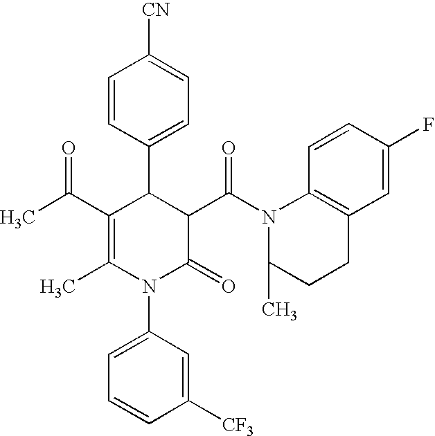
C1=CC(C2C(C(C)=O)=C(C)N(C3=CC=CC([CF3])=C3)C(=O)C2C(N2C3=C(CCC2C)C=C(F)C=C3)=O)=CC=C1[CN]
